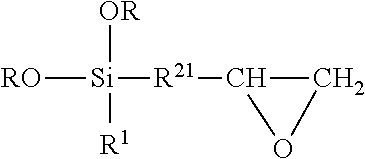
[RO][Si]([R21]C1CO1)([OR])[R1]
